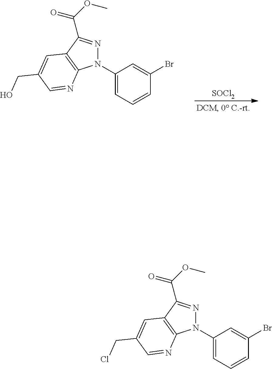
[SOCl2].N1(C2=CC=CC(Br)=C2)N=C(C(OC)=O)C2=C1N=CC(CO)=C2.N1(C2=CC=CC(Br)=C2)N=C(C(OC)=O)C2=C1N=CC(CCl)=C2
